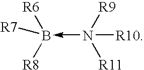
N([R10])([R9])([R11])->B([R6])([R8])[R7]
